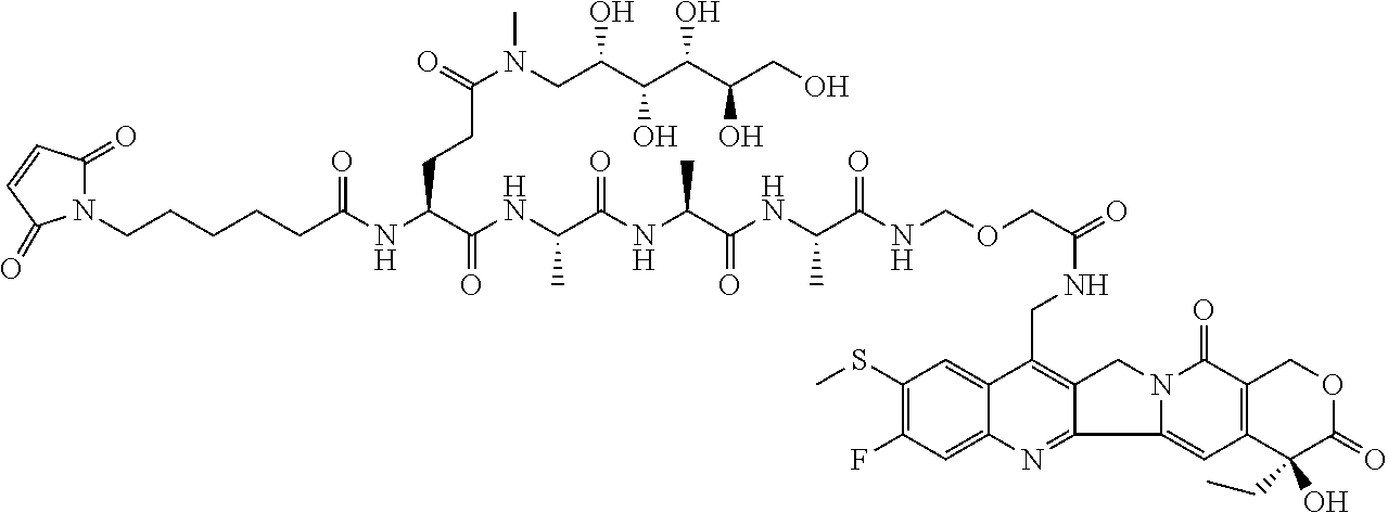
C1(SC)=C(F)C=C2C(=C1)C(CNC(COCNC(C(NC(C(NC(C(NC(C(NC(CCCCCN1C(=O)C=CC1=O)=O)CCC(N(CC(C(O)C(O)C(O)CO)O)C)=O)=O)C)=O)C)=O)C)=O)=O)=C1C(=N2)C2=CC3=C(C(=O)N2C1)COC(=O)C3(CC)O
